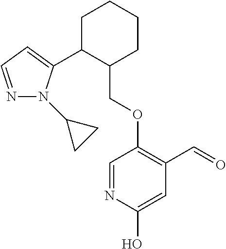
C1C(C2=CC=NN2C2CC2)C(COC2=C(C=O)C=C(O)N=C2)CCC1
